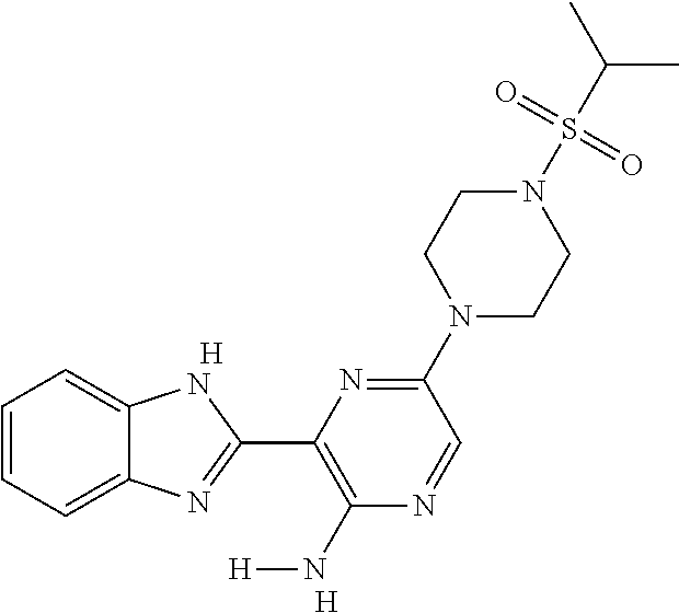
C1=CC=C2C(=C1)NC(C1=C(N[H])N=CC(N3CCN(S(C(C)C)(=O)=O)CC3)=N1)=N2.[H].[H]
